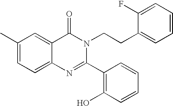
C1(C)=CC=C2C(=C1)C(=O)N(CCC1=CC=CC=C1F)C(C1=C(O)C=CC=C1)=N2
